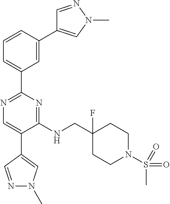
C1=NN(C)C=C1C1=CC(C2=NC=C(C3=CN(C)N=C3)C(NCC3(F)CCN(S(=O)(C)=O)CC3)=N2)=CC=C1
